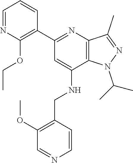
CC(N1C2=C(C(C)=N1)N=C(C1=C(OCC)N=CC=C1)C=C2NCC1=C(OC)C=NC=C1)C
